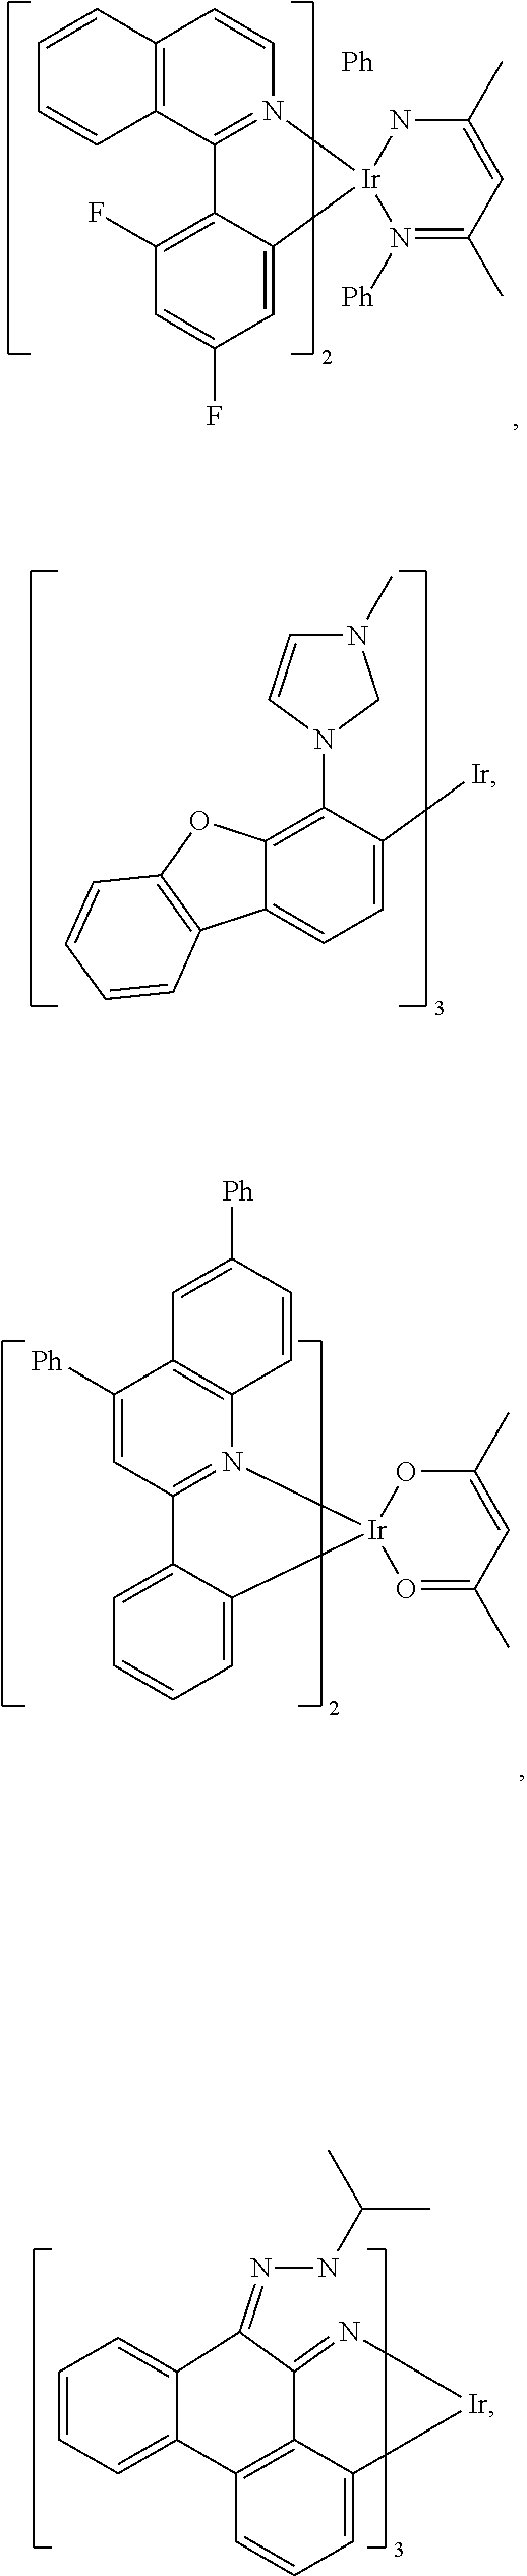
C12=C(C3=N(C=C1)[Ir]1(C4=CC(F)=CC(F)=C34)N([Ph])=C(C)C=C(C)N1)C=CC=C2.[Ph].N1(C2=C3C(=CC=C2[Ir])C2=C(O3)C=CC=C2)CN(C)C=C1.C1([Ph])=CC2=N(C3=C1C=C([Ph])C=C3)[Ir]1(C3=CC=CC=C23)O=C(C)C=C(C)O1.C1=CC=C2C(=C1)C(=NNC(C)C)C1=N[Ir]C3=CC=CC2=C13
